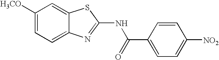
C1([H3CO])=CC=C2C(=C1)SC(NC(C1=CC=C([NO2])C=C1)=O)=N2
